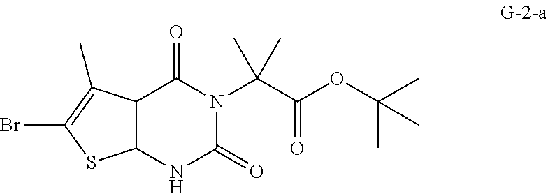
C12C(NC(=O)N(C(C(OC(C)(C)C)=O)(C)C)C1=O)SC(Br)=C2C
